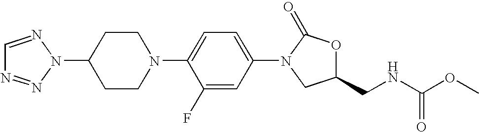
C1=NN(C2CCN(C3=CC=C(N4C(=O)OC(CNC(OC)=O)C4)C=C3F)CC2)N=N1
